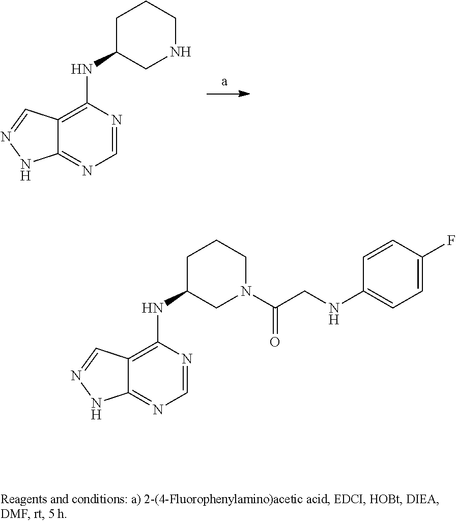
C1=NC(NC2CCCNC2)=C2C(=N1)NN=C2.C1=NC(NC2CCCN(C(CNC3=CC=C(F)C=C3)=O)C2)=C2C(=N1)NN=C2
